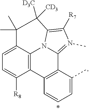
C12=C3C(=CC=C1[R8])C(C)(C)C([D3C])([CD3])C1=C([R7])N(C)=C(C4=C2C=CC=C4C)N31
